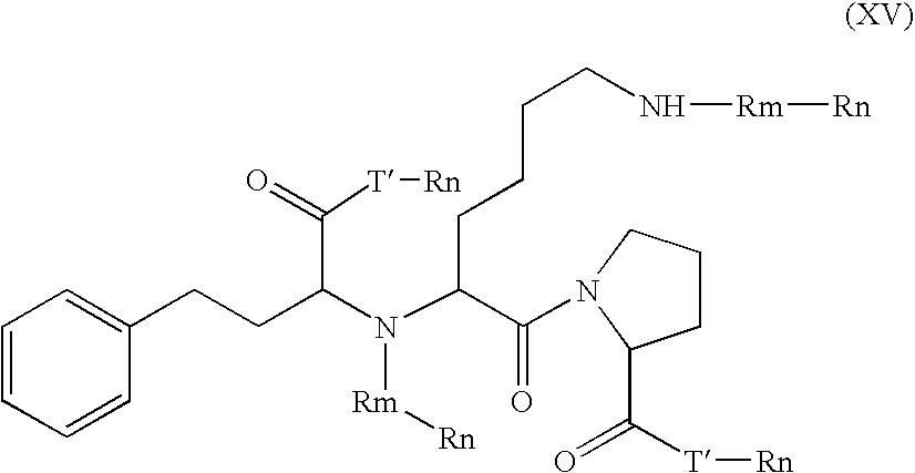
C1=CC=CC(CCC(N(C(C(N2CCCC2C([T][Rn])=O)=O)CCCCN[Rm][Rn])[Rm][Rn])C([T][Rn])=O)=C1
